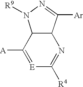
C12C(C([A])=[E]C([R4])=N1)N([R9])N=C2[Ar]
